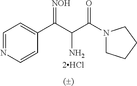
C1=NC=CC(C(C(C(N2CCCC2)=O)N)=[NOH])=C1
